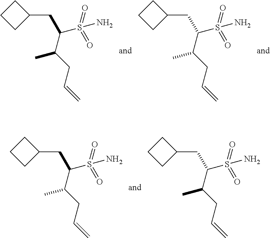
C1(CC(S(=O)(N)=O)C(CC=C)C)CCC1.C1(CC(S(=O)(N)=O)C(CC=C)C)CCC1.C1(CC(S(=O)(N)=O)C(CC=C)C)CCC1.C1(CC(S(=O)(N)=O)C(CC=C)C)CCC1
